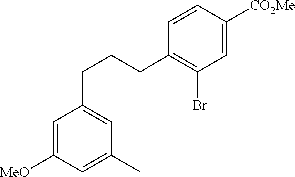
C1=C([CO2Me])C=CC(CCCC2=CC(C)=CC([MeO])=C2)=C1Br
